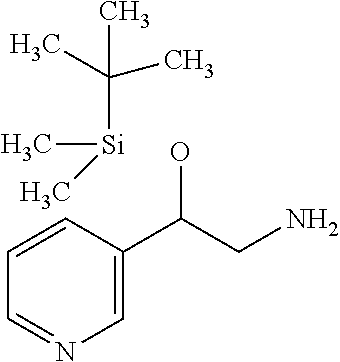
C1=CC(C(CN)O)=CN=C1.C([Si](C)C)(C)(C)C
